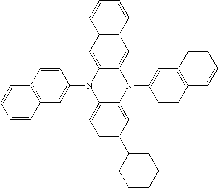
C1(N2C3=CC=C(C4CCCCC4)C=C3N(C3=CC4=C(C=C3)C=CC=C4)C3=CC4=C(C=C23)C=CC=C4)=CC2=C(C=C1)C=CC=C2
